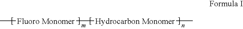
C[Fluoro Monomer][Hydrocarbon Monomer]C
